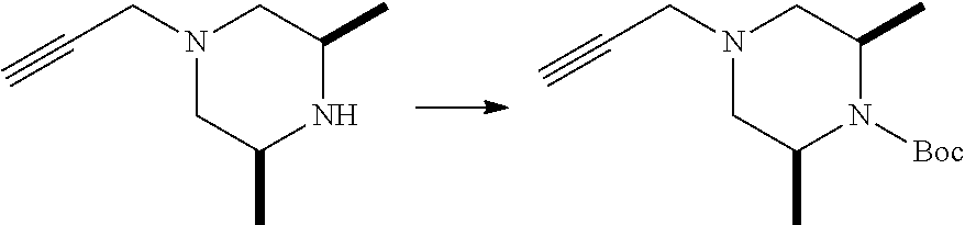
C(CN1CC(C)NC(C)C1)#C.C(CN1CC(C)N([Boc])C(C)C1)#C
